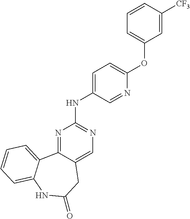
N1=C2C(=CN=C1NC1=CC=C(OC3=CC=CC([CF3])=C3)N=C1)CC(=O)NC1=CC=CC=C21
